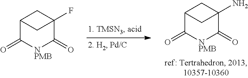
C12C(=O)[NPMB]C(=O)C(N)(C1)C2.C12C(=O)[NPMB]C(=O)C(F)(C1)C2
